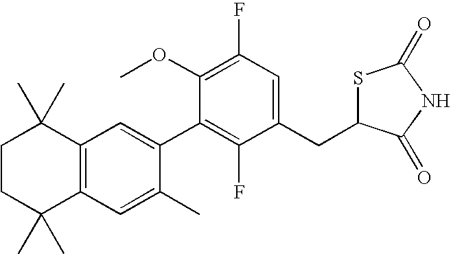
C1CC(C)(C)C2=C(C1(C)C)C=C(C1=C(F)C(CC3SC(=O)NC3=O)=CC(F)=C1OC)C(C)=C2
